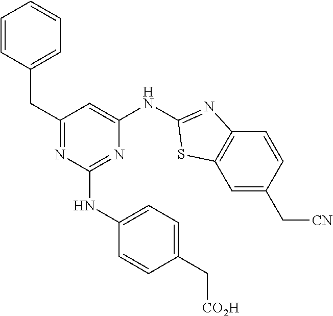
C1=C(C[CN])C=CC2=C1SC(NC1=CC(CC3=CC=CC=C3)=NC(NC3=CC=C(C[CO2H])C=C3)=N1)=N2
